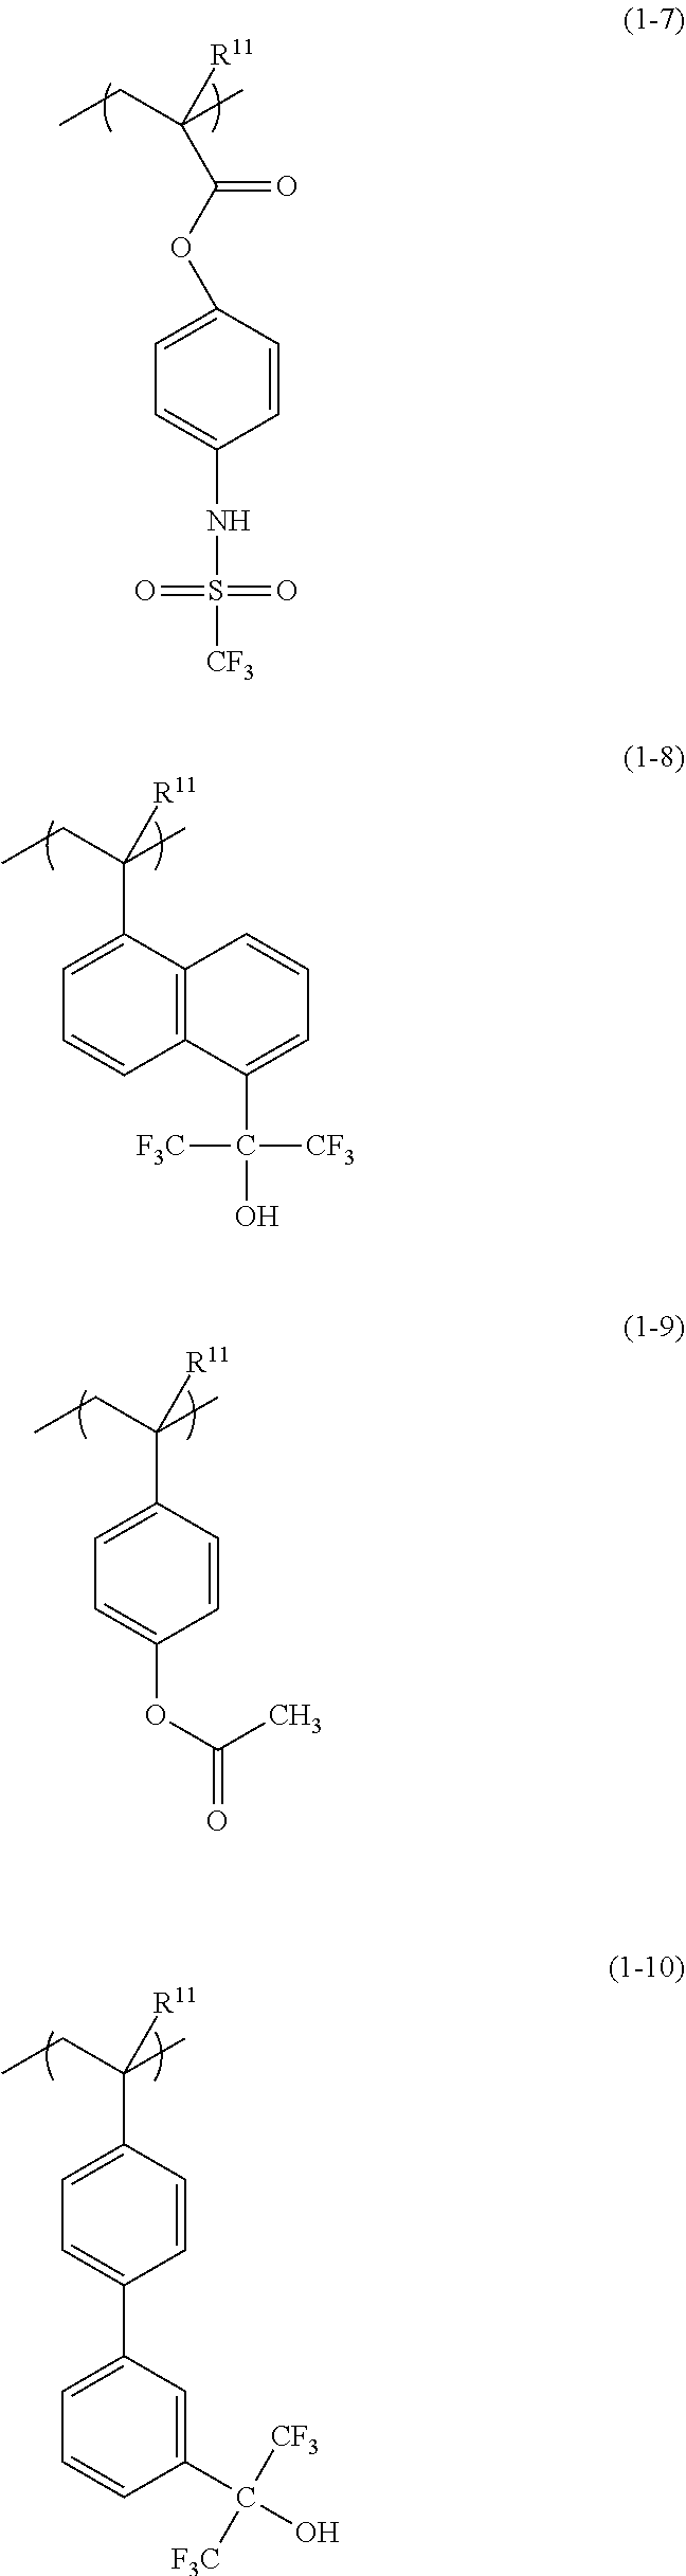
C(C([R11])(CC)C)(OC1=CC=C(NS([CF3])(=O)=O)C=C1)=O.C1(C([R11])(CC)C)=CC=CC2=C1C=CC=C2C(O)([F3C])[CF3].C1(C([R11])(CC)C)=CC=C(OC(=O)C)C=C1.C1(C([R11])(CC)C)=CC=C(C2=CC=CC(C(O)([F3C])[CF3])=C2)C=C1
